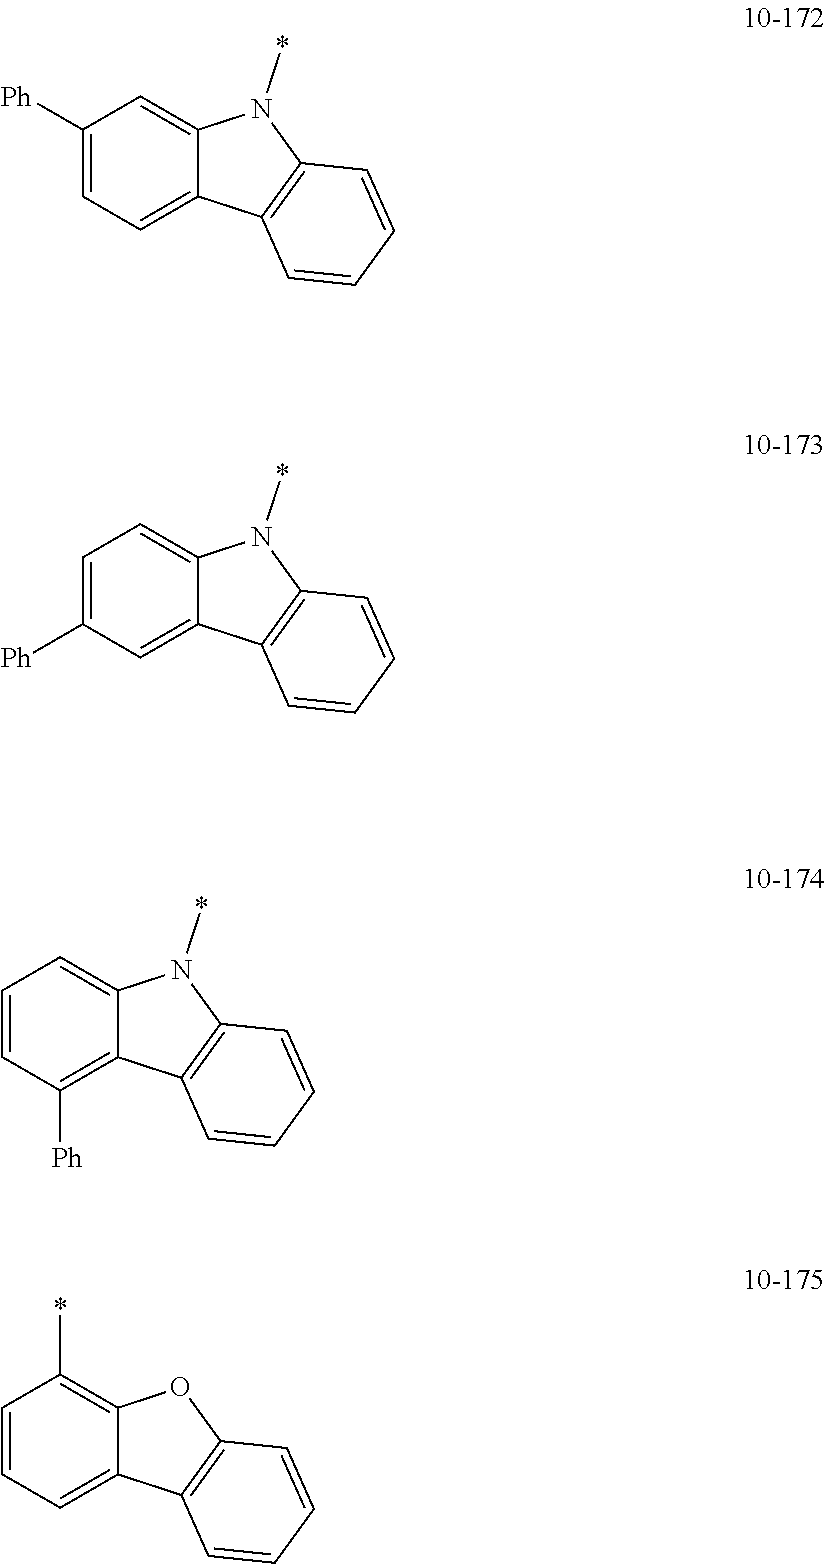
C1=CC([Ph])=C2C(=C1)N(*)C1=C2C=CC=C1.C1=CC=C2C(=C1*)OC1=C2C=CC=C1.C1([Ph])=CC=C2C(=C1)N(*)C1=C2C=CC=C1.C1=C([Ph])C=C2C(=C1)N(*)C1=C2C=CC=C1
